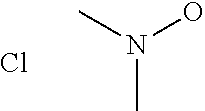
N(C)(C)O.Cl
